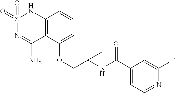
C12=C(C(OCC(NC(C3=CC=NC(F)=C3)=O)(C)C)=CC=C1)C(N)=NS(=O)(=O)N2
